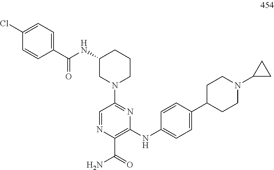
C1=NC(C(=O)N)=C(NC2=CC=C(C3CCN(C4CC4)CC3)C=C2)N=C1N1CCCC(NC(=O)C2=CC=C(Cl)C=C2)C1
